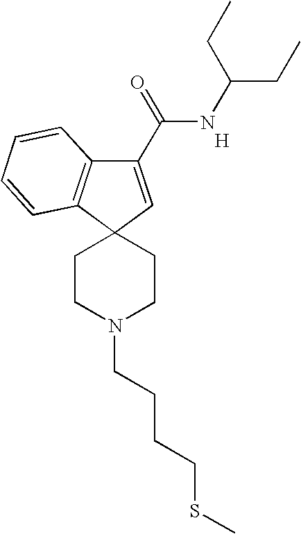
[H].C1(C(=O)NC(CC)CC)=CC2(C3=C1C=CC=C3)CCN(CCCCSC)CC2
